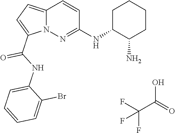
N12C(=CC=C1C(NC1=CC=CC=C1Br)=O)C=CC(NC1C(N)CCCC1)=N2.FC(F)(C(O)=O)F
